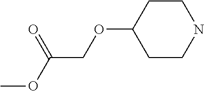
C1CC(OCC(OC)=O)CCN1
